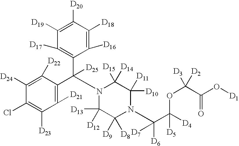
C1([D24])=C([D22])C(C(C2=C([D17])C([D19])=C([D20])C([D18])=C2[D16])([D25])N2C([D13])([D12])C([D9])([D8])N(C(C([D4])(OC([D2])([D3])C(O[D1])=O)[D5])([D6])[D7])C([D10])([D11])C2([D15])[D14])=C([D21])C([D23])=C1Cl
